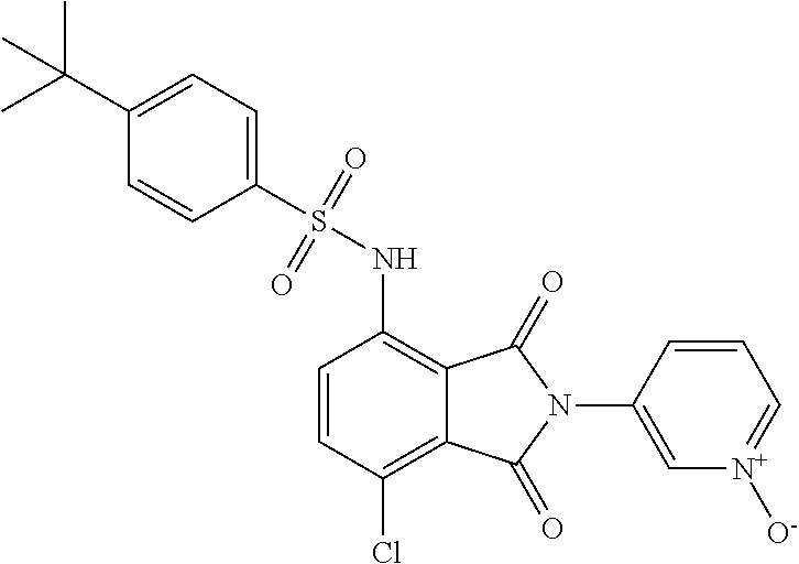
C1=CC(Cl)=C2C(=C1NS(C1=CC=C(C(C)(C)C)C=C1)(=O)=O)C(=O)N(C1=C[N+]([O-])=CC=C1)C2=O
